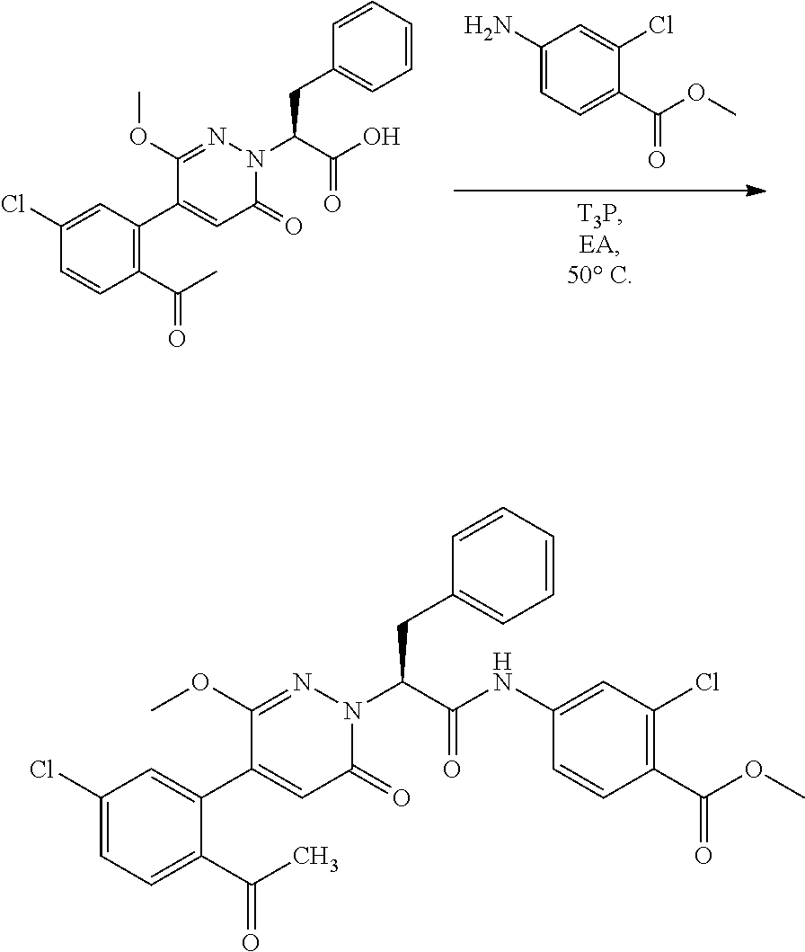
NC1=CC=C(C(=O)OC)C(Cl)=C1.C1=CC=CC=C1CC(C(O)=O)N1C(=O)C=C(C2=C(C(=O)C)C=CC(Cl)=C2)C(OC)=N1.C1=CC=CC=C1CC(C(NC1=CC(Cl)=C(C(=O)OC)C=C1)=O)N1C(=O)C=C(C2=CC(Cl)=CC=C2C(=O)C)C(OC)=N1
